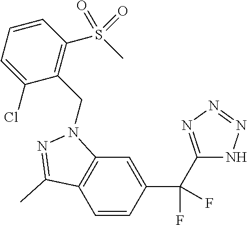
C12=C(C=CC(C(C3=NN=NN3)(F)F)=C1)C(C)=NN2CC1=C(S(C)(=O)=O)C=CC=C1Cl
